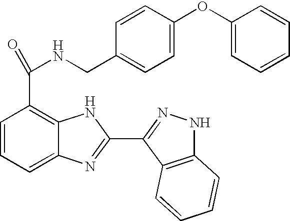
C1=CC=C2C(=C1C(=O)NCC1=CC=C(OC3=CC=CC=C3)C=C1)NC(C1=NNC3=C1C=CC=C3)=N2
